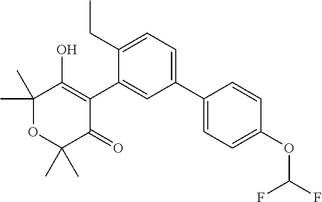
C1(C2=CC=C(CC)C(C3=C(O)C(C)(C)OC(C)(C)C3=O)=C2)=CC=C(OC(F)F)C=C1
